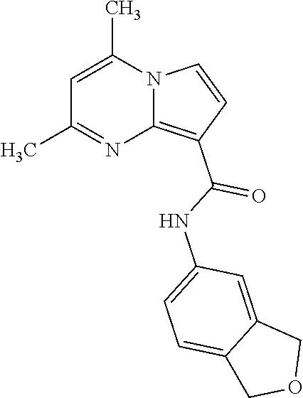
C1=C(C)N2C(=C(C(=O)NC3=CC=C4C(=C3)COC4)C=C2)N=C1C
